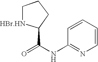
[HBr.HN]1C(C(NC2=NC=CC=C2)=O)CCC1
